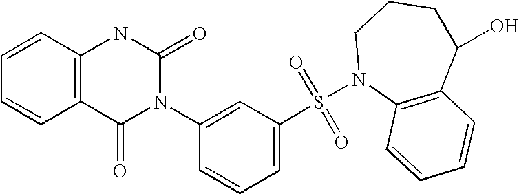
C1=CC2=C(C=C1)C(=O)N(C1=CC(S(=O)(=O)N3C4=C(C(O)CCC3)C=CC=C4)=CC=C1)C(=O)N2
